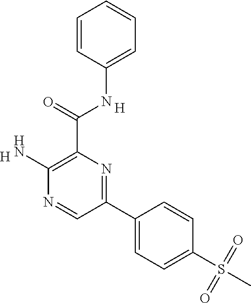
C1=C(NC(C2=C(N)N=CC(C3=CC=C(S(C)(=O)=O)C=C3)=N2)=O)C=CC=C1.[H].[H]
